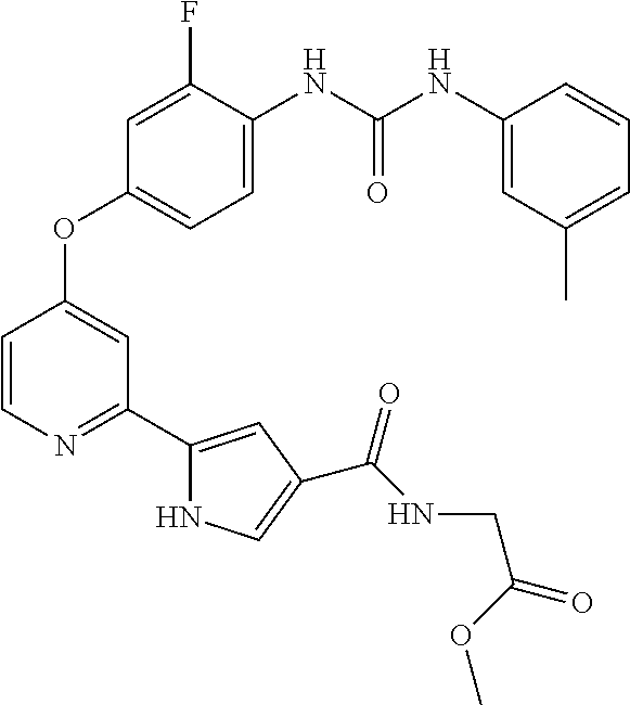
C1=C(NC(NC2=CC(C)=CC=C2)=O)C(F)=CC(OC2=CC(C3=CC(C(NCC(=O)OC)=O)=CN3)=NC=C2)=C1
